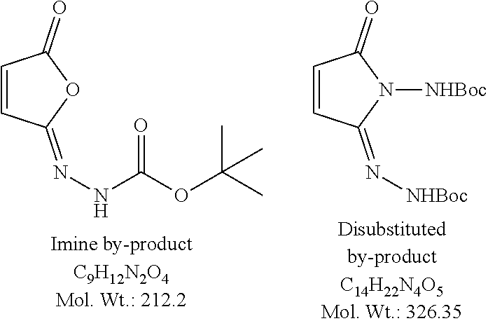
C1=CC(=NNC(OC(C)(C)C)=O)OC1=O.C1=CC(=N[NHBoc])N([NHBoc])C1=O
